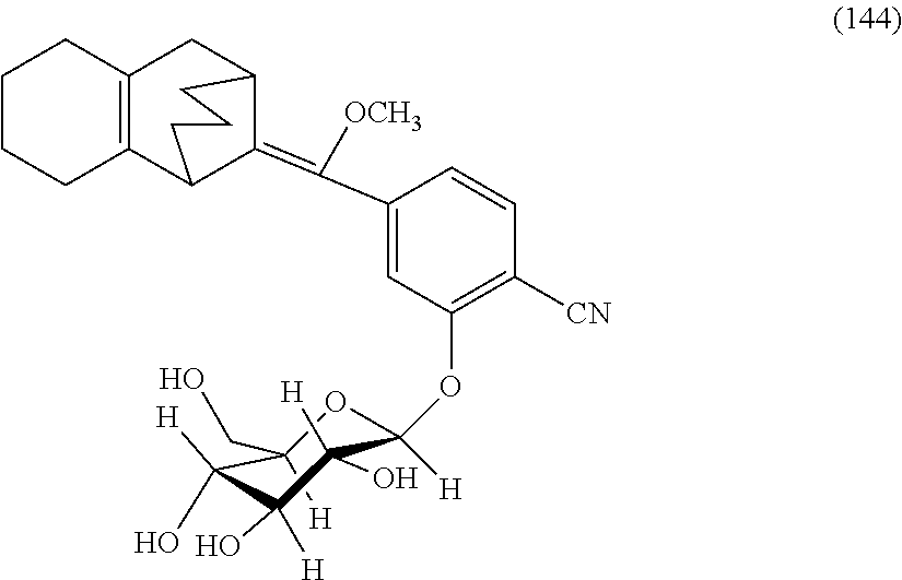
C1CCC2=C(C1)CC1C(=C(C3=CC(OC4([H])OC(CO)([H])C(O)([H])C(O)([H])C4([H])O)=C([CN])C=C3)[OCH3])C2CCC1
